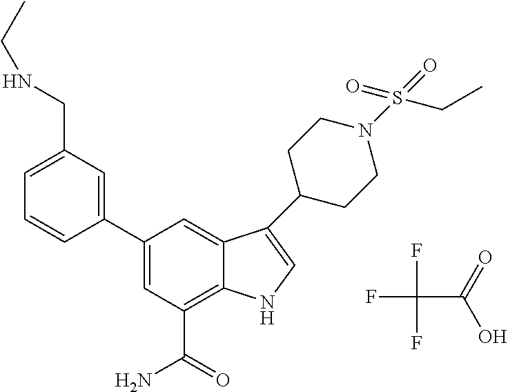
FC(C(=O)O)(F)F.C1=C(CNCC)C=C(C2=CC(C(=O)N)=C3C(=C2)C(C2CCN(S(CC)(=O)=O)CC2)=CN3)C=C1
